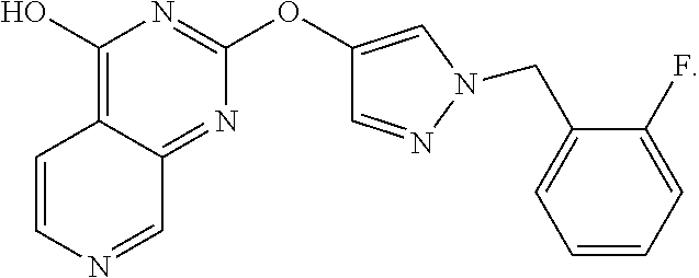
C1=CN=CC2=NC(OC3=CN(CC4=CC=CC=C4F)N=C3)=NC(O)=C12
